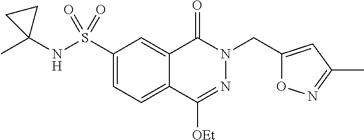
C1(S(NC2(C)CC2)(=O)=O)=CC=C2C(=C1)C(=O)N(CC1=CC(C)=NO1)N=C2[OEt]
